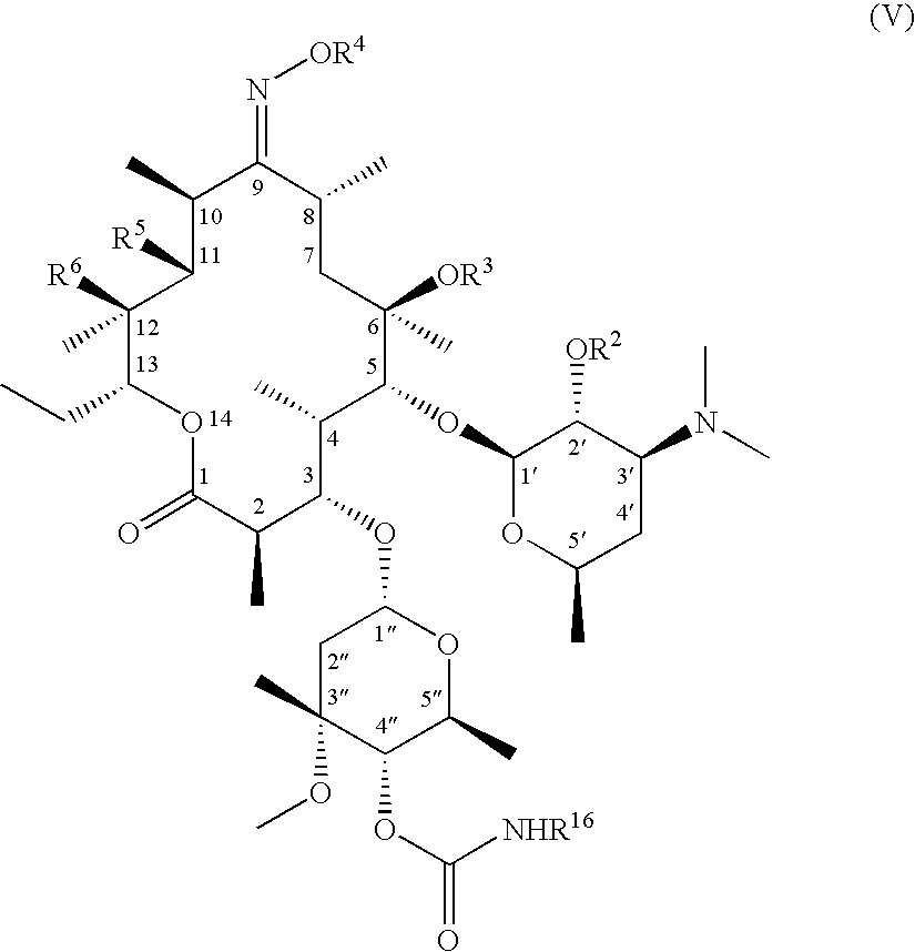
O1C(=O)C(C)C(OC2CC(C)(OC)C(OC([NHR16])=O)C(C)O2)C(C)C(OC2OC(C)CC(N(C)C)C2[OR2])C(C)([OR3])CC(C)C(=N[OR4])C(C)C([R5])C(C)([R6])C1CC
